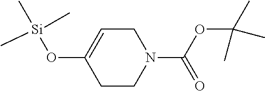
C1C=C(O[Si](C)(C)C)CCN1C(=O)OC(C)(C)C
